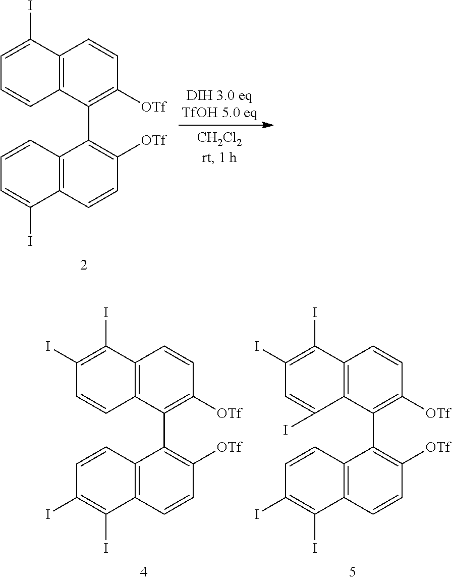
C1=C(I)C2=C(C=C1)C(C1=C([OTf])C=CC3=C1C=CC=C3I)=C([OTf])C=C2.C1(I)=C(I)C2=C(C=C1)C(C1=C([OTf])C=CC3=C1C=CC(I)=C3I)=C([OTf])C=C2.C1(I)=C(I)C2=C(C(I)=C1)C(C1=C([OTf])C=CC3=C1C=CC(I)=C3I)=C([OTf])C=C2
